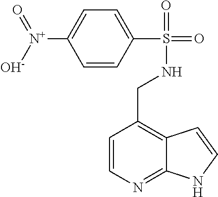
[N+](C1=CC=C(S(=O)(=O)NCC2=C3C(=NC=C2)NC=C3)C=C1)([O-])=O
